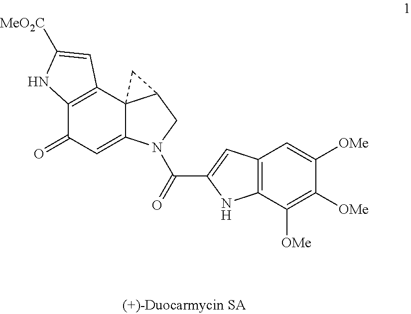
C12=C(C([OMe])=C([OMe])C([OMe])=C1)NC(C(=O)N1C3=CC(=O)C4=C(C35C(C1)C5)C=C([MeO2C])N4)=C2
